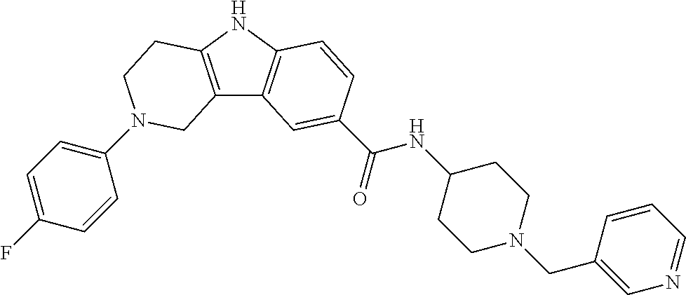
C1(N2CCC3=C(C4=C(N3)C=CC(C(=O)NC3CCN(CC5=CN=CC=C5)CC3)=C4)C2)=CC=C(F)C=C1
